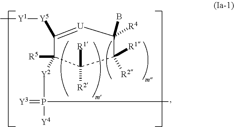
C1([Y5][Y1]C)=[U]C(B)([R4])C([R1])([R2])C([R2])([R1])C1([R5])[Y2]P([Y4])(C)=[Y3]
